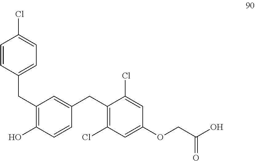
C1=CC(CC2=C(O)C=CC(CC3=C(Cl)C=C(OCC(O)=O)C=C3Cl)=C2)=CC=C1Cl
